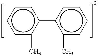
c1c(C)c(-c2c(C)cccc2)ccc1
